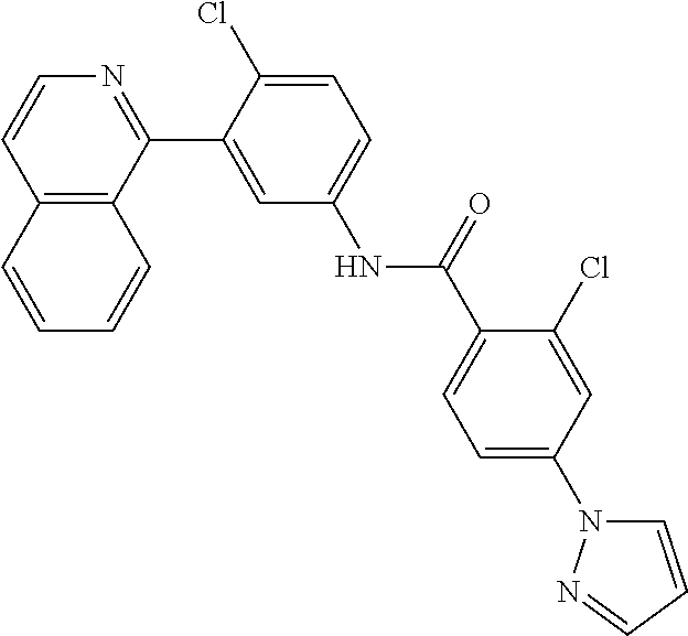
C12=C(C(C3=CC(NC(C4=CC=C(N5C=CC=N5)C=C4Cl)=O)=CC=C3Cl)=NC=C1)C=CC=C2
